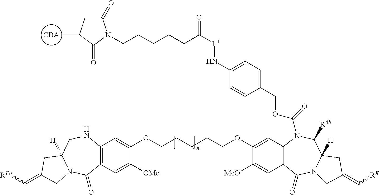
C12=C(C=C([OMe])C(OCCCCCOC3=CC4=C(C=C3[MeO])C(=O)N3C([H])(C([R4b])N4C(=O)OCC4=CC=C(N[L1]C(CCCCCN5C(=O)CC(C)C5=O)=O)C=C4)CC(=C[RE])C3)=C1)C(=O)N1C([H])(CN2)CC(=C[RE])C1.[CBA]
